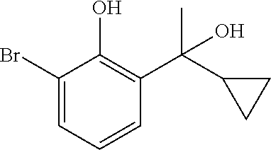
C1(Br)=CC=CC(C(C2CC2)(C)O)=C1O
